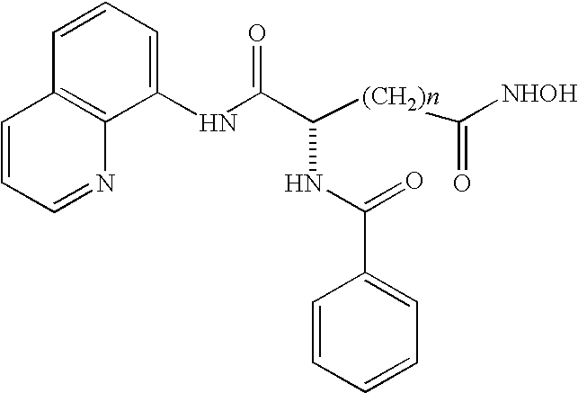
N(C(C([(CH2)n]C(=O)[NHOH])NC(=O)C1=CC=CC=C1)=O)C1=CC=CC2=C1N=CC=C2
